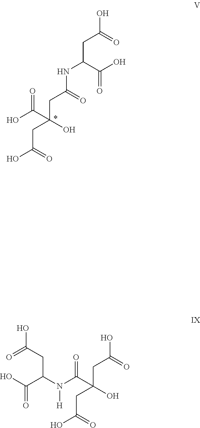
N(C(=O)CC(CC(O)=O)(O)C(=O)O)C(CC(O)=O)C(O)=O.OC(=O)CC(CC(O)=O)(O)C(=O)N(C(CC(=O)O)C(O)=O)[H]
